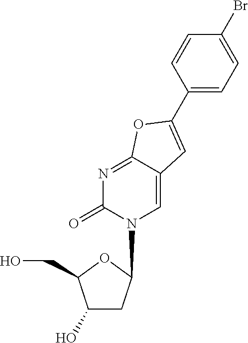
C1(O)CC(N2C=C3C(=NC2=O)OC(C2=CC=C(Br)C=C2)=C3)OC1CO
